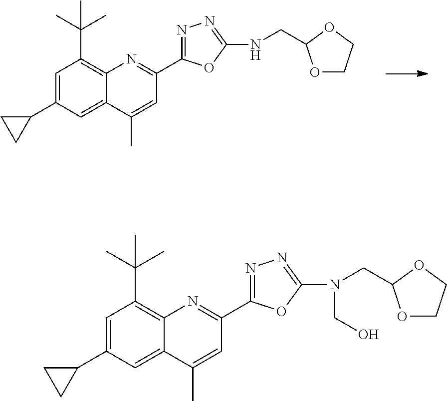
C1=C(C2CC2)C=C2C(=C1C(C)(C)C)N=C(C1=NN=C(NCC3OCCO3)O1)C=C2C.C1=C(C2CC2)C=C2C(=C1C(C)(C)C)N=C(C1=NN=C(N(CC3OCCO3)CO)O1)C=C2C
